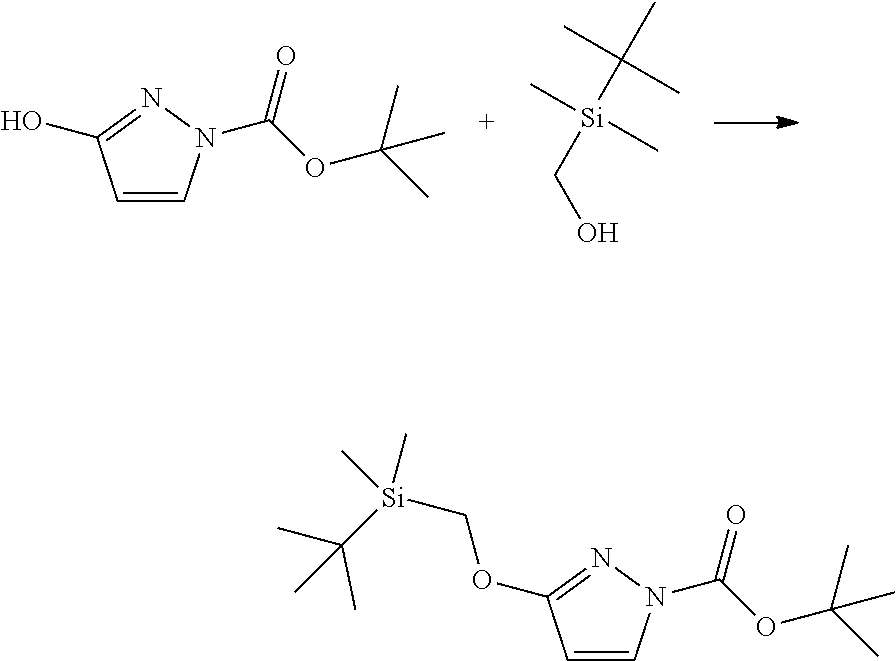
C([Si](C(C)(C)C)(C)C)O.C1=CN(C(OC(C)(C)C)=O)N=C1O.C1=CN(C(OC(C)(C)C)=O)N=C1OC[Si](C(C)(C)C)(C)C
